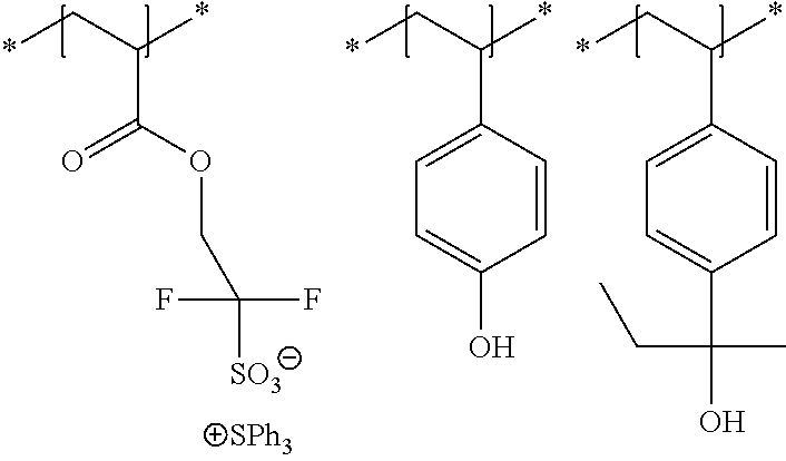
*CC(*)C(OCC([SO3])(F)F)=O.*CC(*)C1=CC=C(O)C=C1.*CC(*)C1=CC=C(C(O)(C)CC)C=C1
